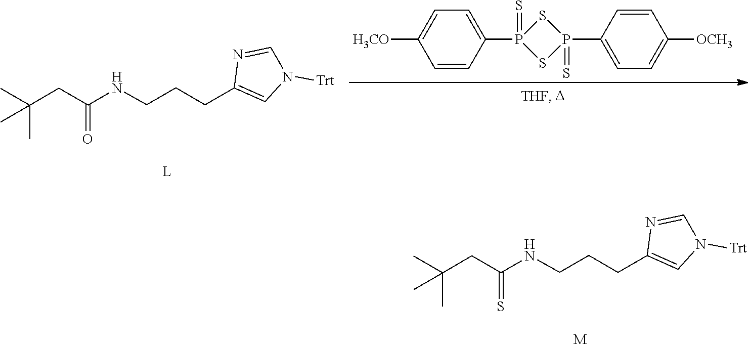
[H3CO]C1=CC=C(P2(=S)SP(C3=CC=C([OCH3])C=C3)(=S)S2)C=C1.C(CC(NCCCC1=CN([Trt])C=N1)=O)(C)(C)C.[L].[M].C(CC(NCCCC1=CN([Trt])C=N1)=S)(C)(C)C
